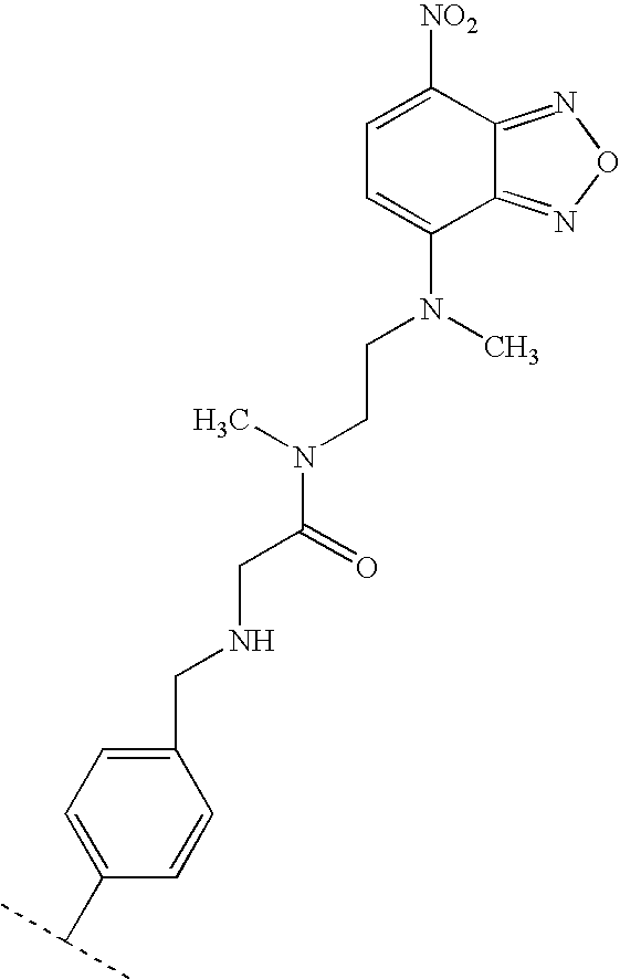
C1=C([NO2])C2=NON=C2C(N(C)CCN(C(=O)CNCC2=CC=C(C(C)C)C=C2)C)=C1
